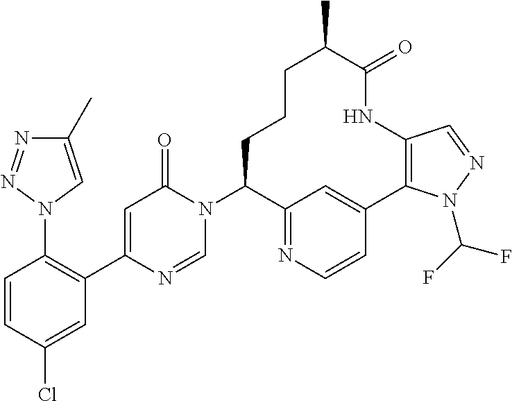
C1=CC(Cl)=CC(C2=CC(=O)N(C3C4=NC=CC(=C4)C4=C(NC(=O)C(C)CCC3)C=NN4C(F)F)C=N2)=C1N1C=C(C)N=N1
